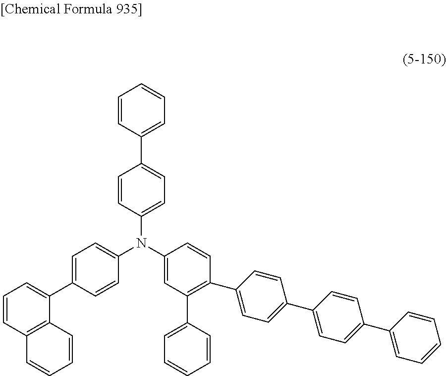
C1=CC(C2=CC=C(N(C3=CC(C4=CC=CC=C4)=C(C4=CC=C(C5=CC=C(C6=CC=CC=C6)C=C5)C=C4)C=C3)C3=CC=C(C4=CC=CC5=C4C=CC=C5)C=C3)C=C2)=CC=C1
